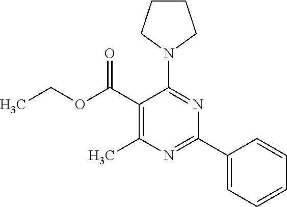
C1(N2CCCC2)=NC(C2=CC=CC=C2)=NC(C)=C1C(OCC)=O
